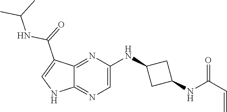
C(C=C)(=O)NC1CC(NC2=CN=C3C(=N2)C(C(NC(C)C)=O)=CN3)C1
